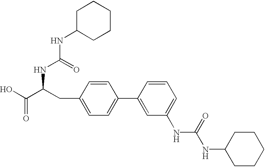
C1(CC(C(O)=O)NC(=O)NC2CCCCC2)=CC=C(C2=CC(NC(NC3CCCCC3)=O)=CC=C2)C=C1
